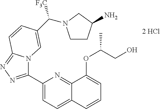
C1(C2=NN=C3N2C=C(C([F3C])N2CCC(N)C2)C=C3)=CC=C2C(=N1)C(OC(CO)C)=CC=C2
